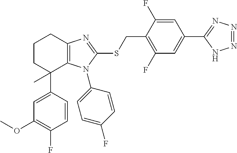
C1=CC(C2(C)C3=C(N=C(SCC4=C(F)C=C(C5=NN=NN5)C=C4F)N3C3=CC=C(F)C=C3)CCC2)=CC(OC)=C1F
